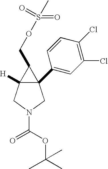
C12(C3=CC(Cl)=C(Cl)C=C3)C([H])(CN(C(OC(C)(C)C)=O)C1)C2COS(C)(=O)=O
